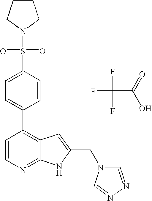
FC(F)(C(=O)O)F.C1(C2=C3C(=NC=C2)NC(CN2C=NN=C2)=C3)=CC=C(S(N2CCCC2)(=O)=O)C=C1
